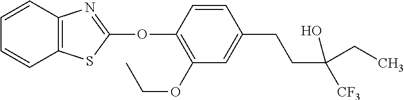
C1(OC2=NC3=C(S2)C=CC=C3)=C(OCC)C=C(CCC([CF3])(O)CC)C=C1
